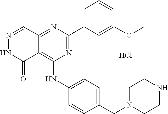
N1=CC2=NC(C3=CC=CC(OC)=C3)=NC(NC3=CC=C(CN4CCNCC4)C=C3)=C2C(=O)N1.Cl
